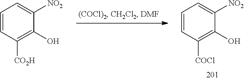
C1=CC([COCl])=C(O)C([NO2])=C1.C1=CC([CO2H])=C(O)C([NO2])=C1
